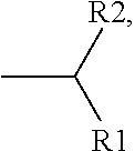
CC([R1])[R2]
